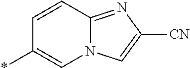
N12C(=NC([CN])=C1)C=CC(*)=C2
